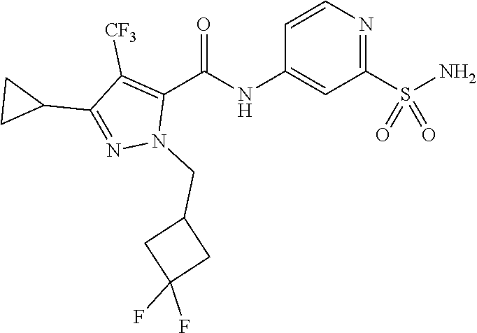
C1=CN=C(S(N)(=O)=O)C=C1NC(C1=C([CF3])C(C2CC2)=NN1CC1CC(F)(F)C1)=O
